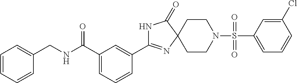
N1C(=O)C2(N=C1C1=CC(C(NCC3=CC=CC=C3)=O)=CC=C1)CCN(S(=O)(=O)C1=CC=CC(Cl)=C1)CC2
